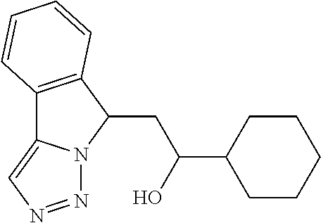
C12=C(C(CC(C3CCCCC3)O)N3C1=CN=N3)C=CC=C2
